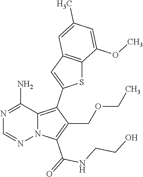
N1=C(N)C2=C(C3=CC4=C(S3)C(OC)=CC(C)=C4)C(COCC)=C(C(NCCO)=O)N2N=C1
